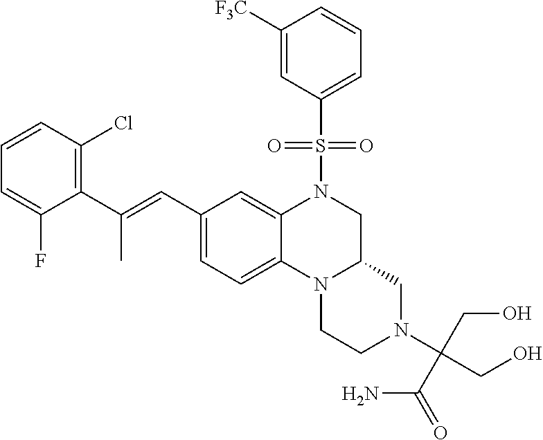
N12CCN(C(C(N)=O)(CO)CO)CC1CN(S(C1=CC=CC([F3C])=C1)(=O)=O)C1=CC(C=C(C3=C(Cl)C=CC=C3F)C)=CC=C21
